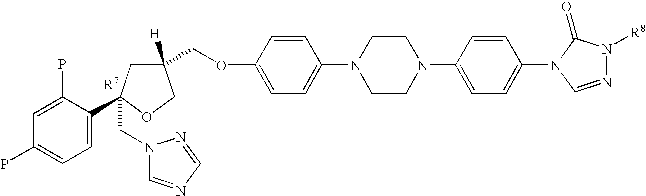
C1=C(C2(CN3C=NC=N3)CC([H])(COC3=CC=C(N4CCN(C5=CC=C(N6C=NN([R8])C6=O)C=C5)CC4)C=C3)CO2)C(P)=CC(P)=C1
